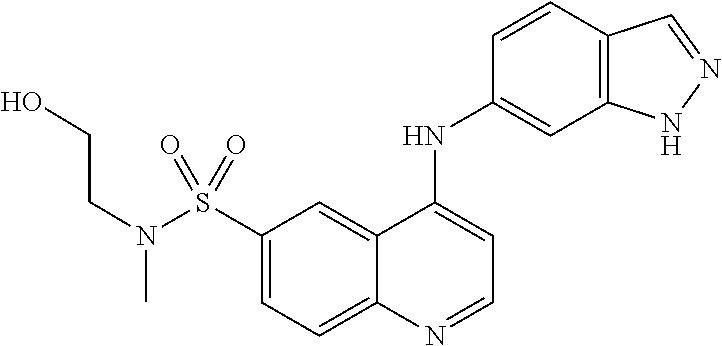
C1(S(=O)(N(C)CCO)=O)=CC=C2C(=C1)C(NC1=CC3=C(C=C1)C=NN3)=CC=N2
